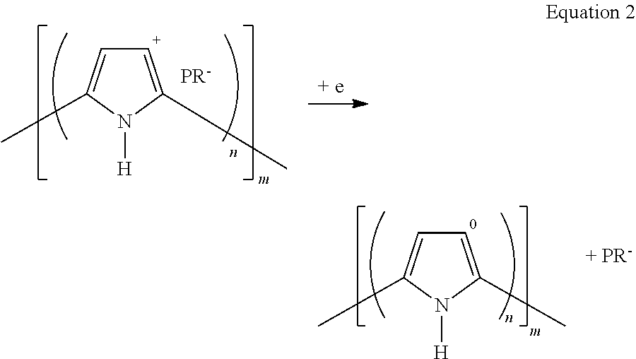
[C+]1=C(C)N([H])C(C)=C1.[PR-].C1=C(C)N([H])C(C)=C1
